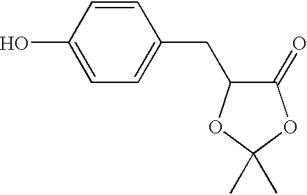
C1=CC(O)=CC=C1CC1C(=O)OC(C)(C)O1
